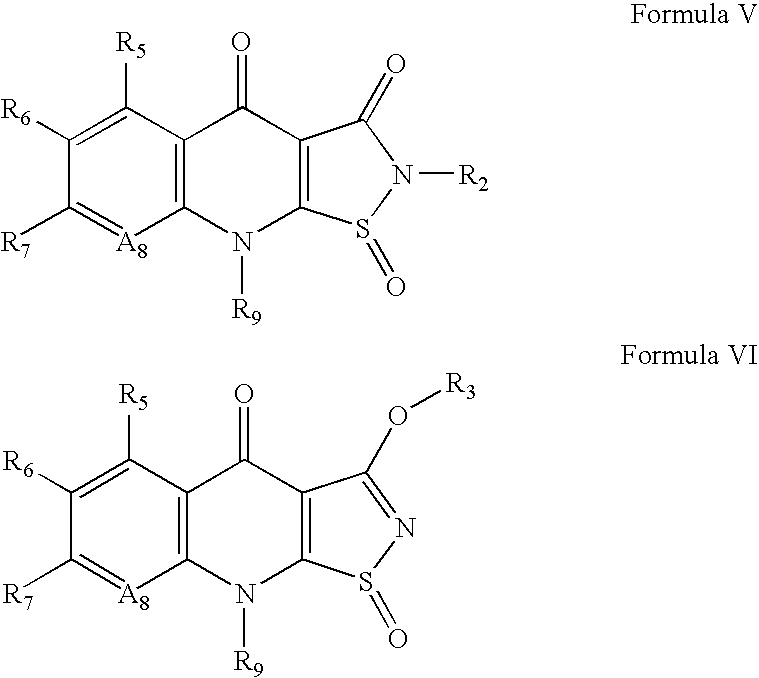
C12=C(C([R5])=C([R6])C([R7])=[A8]1)C(=O)C1=C(N2[R9])S(=O)N([R2])C1=O.C12=C(C([R5])=C([R6])C([R7])=[A8]1)C(=O)C1=C(N2[R9])S(=O)N=C1O[R3]
